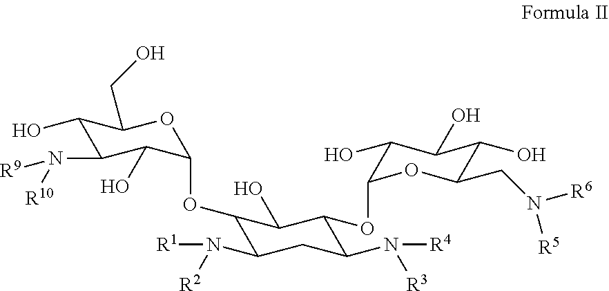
C1(OC2C(O)C(N([R9])[R10])C(O)C(CO)O2)C(N([R1])[R2])CC(N([R4])[R3])C(OC2C(O)C(O)C(O)C(CN([R6])[R5])O2)C1O
